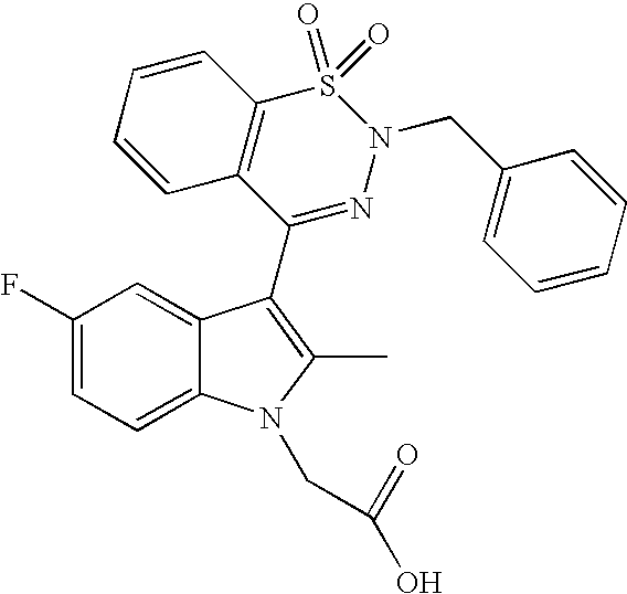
C1(F)=CC=C2C(=C1)C(C1=NN(CC3=CC=CC=C3)S(=O)(=O)C3=C1C=CC=C3)=C(C)N2CC(=O)O
